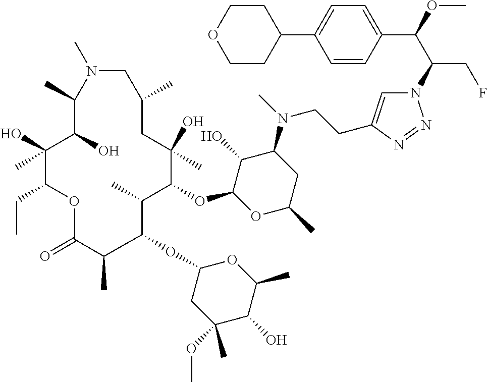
N1=NN(C(C(C2=CC=C(C3CCOCC3)C=C2)OC)CF)C=C1CCN(C1C(O)C(OC2C(C)C(OC3CC(OC)(C)C(O)C(C)O3)C(C)C(=O)OC(CC)C(O)(C)C(O)C(C)N(C)CC(C)CC2(O)C)OC(C)C1)C
